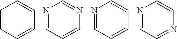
C1=CC=CC=C1.N1=CC=CN=C1.N1=CC=CC=C1.N1=CC=NC=C1
